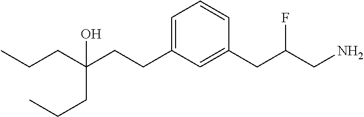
C(CC(CCC)(CCC1=CC=CC(CC(CN)F)=C1)O)C
